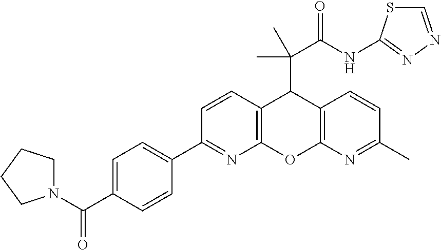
C(C1=CC=C(C2=NC3=C(C=C2)C(C(C(NC2=NN=CS2)=O)(C)C)C2=C(O3)N=C(C)C=C2)C=C1)(=O)N1CCCC1
